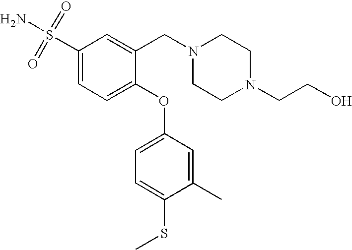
C1(S(=O)(=O)N)=CC=C(OC2=CC=C(SC)C(C)=C2)C(CN2CCN(CCO)CC2)=C1
